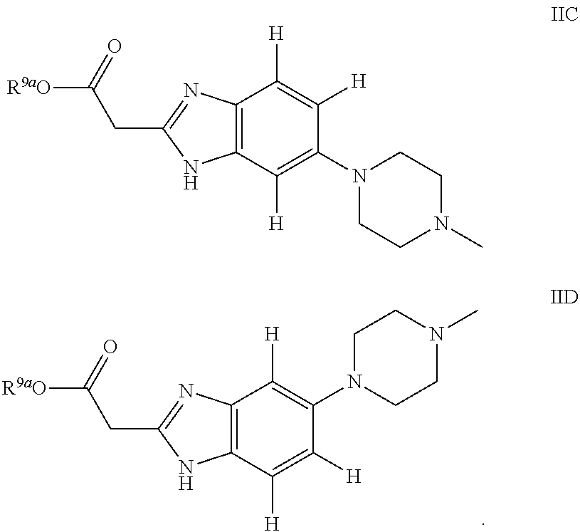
C12=C(C([H])=C([H])C(N3CCN(C)CC3)=C1[H])NC(CC([R9aO])=O)=N2.C12=C(C([H])=C(N3CCN(C)CC3)C([H])=C1[H])NC(CC([R9aO])=O)=N2
